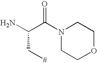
N1(C(C(N)C[#])=O)CCOCC1
